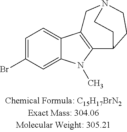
C1=C(Br)C=C2C(=C1)C1=C(N2C)C2CCN(C1)CC2
